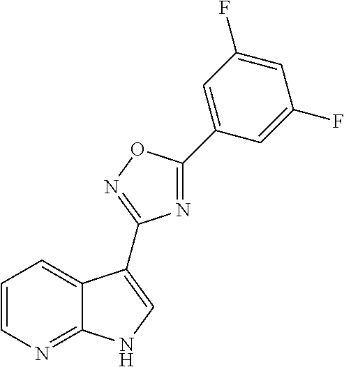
C1=CN=C2C(=C1)C(C1=NOC(C3=CC(F)=CC(F)=C3)=N1)=CN2
